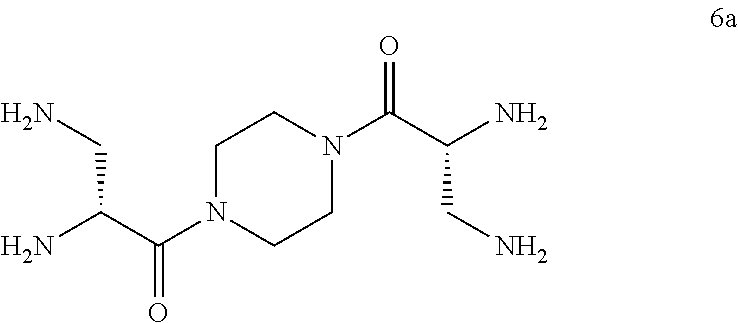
C1N(C(C(N)CN)=O)CCN(C(C(N)CN)=O)C1
